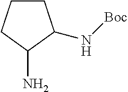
C1CCC(N)C1N[Boc]
